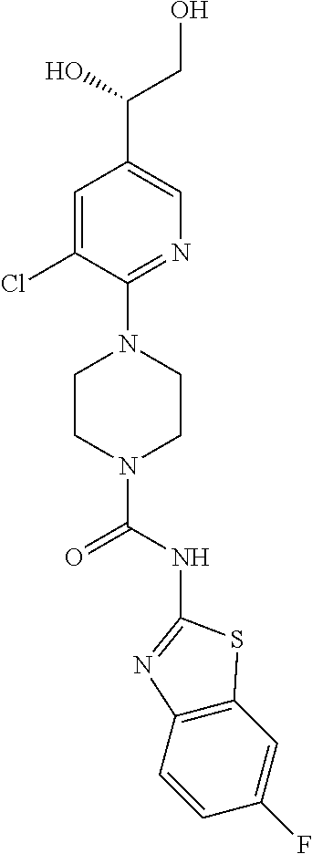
C1=C(Cl)C(N2CCN(C(NC3=NC4=C(C=C(F)C=C4)S3)=O)CC2)=NC=C1C(O)CO
